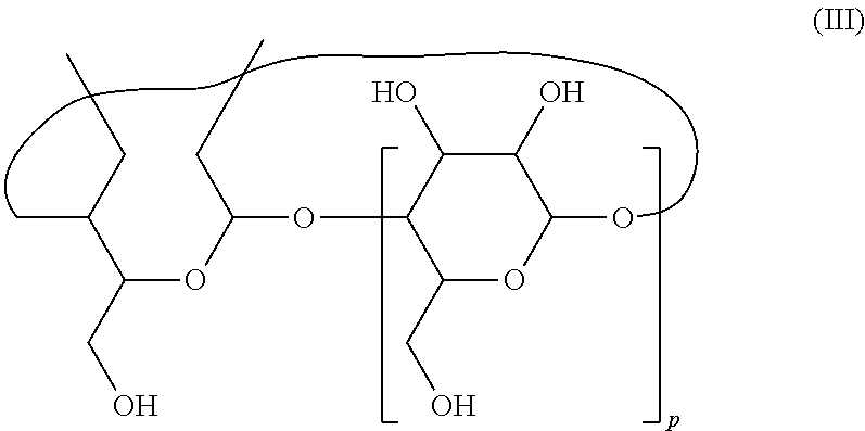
C1(CO)OC(O)C(O)C(O)C1OC(CC)OC(C(CC)C)CO
